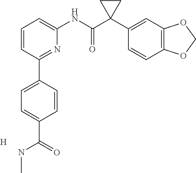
C1=CC(C2=CC=C(C(=O)NC)C=C2)=NC(NC(C2(C3=CC4=C(C=C3)OCO4)CC2)=O)=C1.[H]
